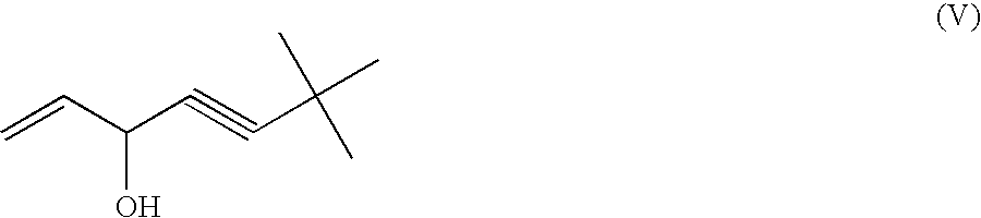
C(C(C#CC(C)(C)C)O)=C
